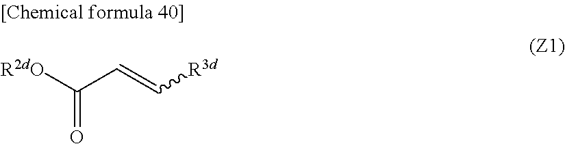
C(C=C[R3d])([R2dO])=O
